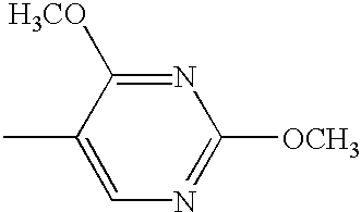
C1=C(C)C([H3CO])=NC([OCH3])=N1
